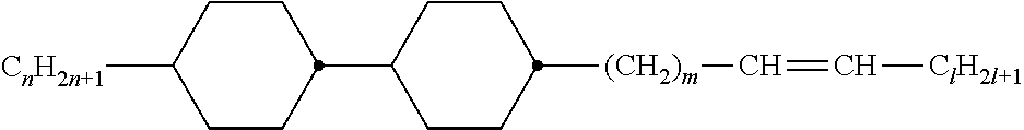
C1CC(C2CCC([(CH2)m]C=C[ClH2l+1])CC2)CCC1[CnH2n+1]
